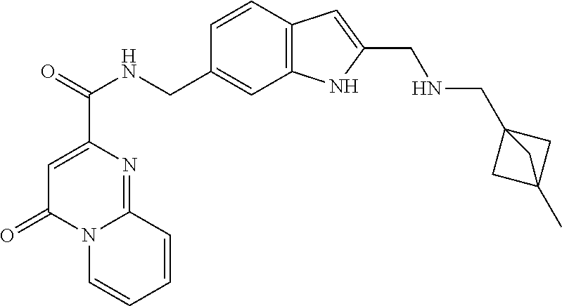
C1=C(C(=O)NCC2=CC3=C(C=C2)C=C(CNCC24CC(C)(C2)C4)N3)N=C2N(C1=O)C=CC=C2
